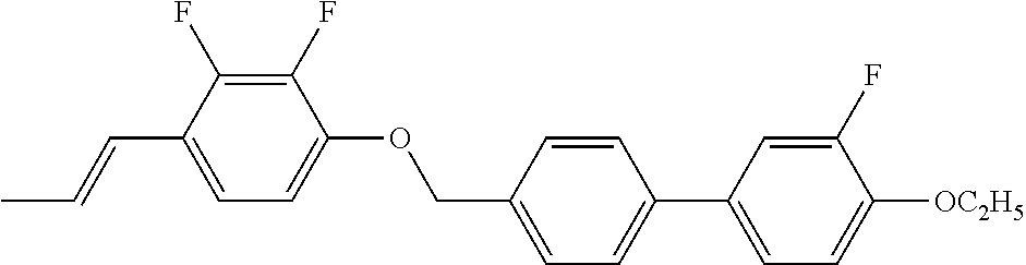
C1(F)=C(F)C(C=CC)=CC=C1OCC1=CC=C(C2=CC=C([OC2H5])C(F)=C2)C=C1
